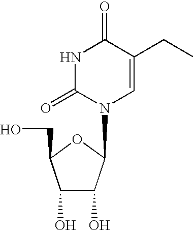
O=C1NC(=O)C(CC)=CN1C1C(O)C(O)C(CO)O1
